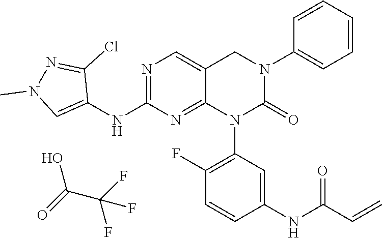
C1=C(NC(=O)C=C)C=CC(F)=C1N1C(=O)N(C2=CC=CC=C2)CC2=CN=C(NC3=CN(C)N=C3Cl)N=C12.C(C(F)(F)F)(=O)O
